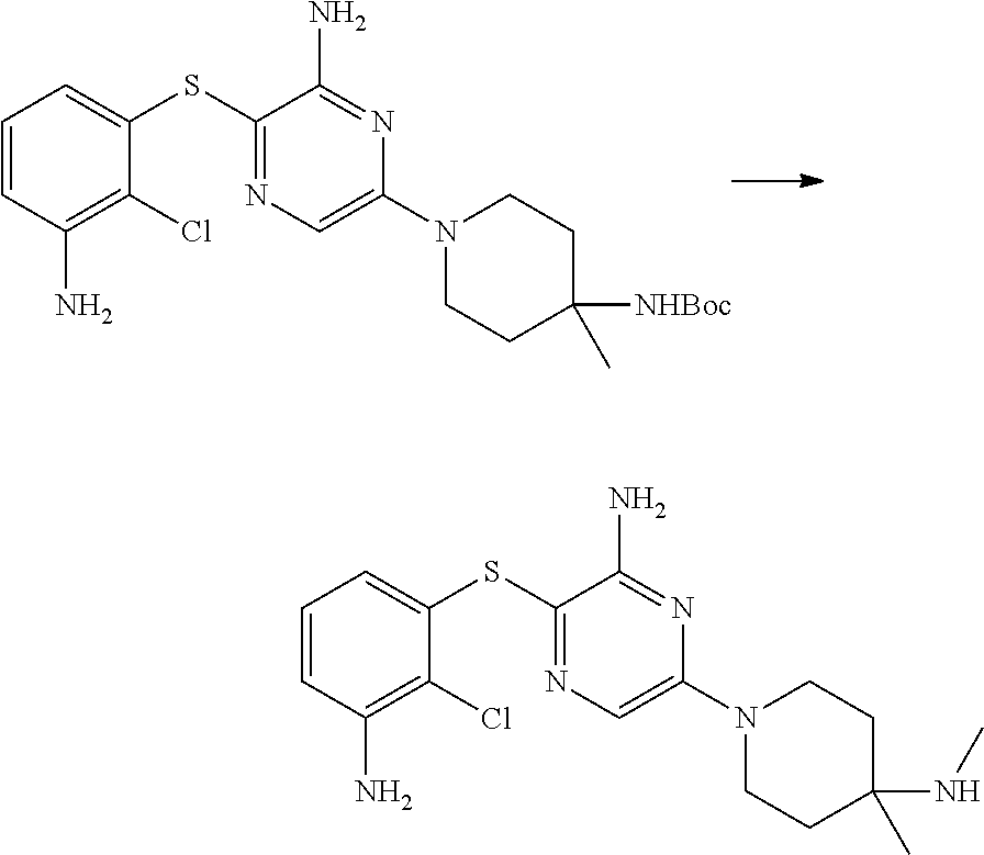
C1(SC2=CC=CC(N)=C2Cl)=NC=C(N2CCC([NHBoc])(C)CC2)N=C1N.C1(SC2=CC=CC(N)=C2Cl)=NC=C(N2CCC(NC)(C)CC2)N=C1N
